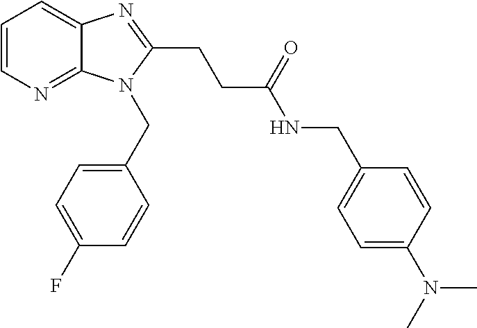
C1=CN=C2C(=C1)N=C(CCC(NCC1=CC=C(N(C)C)C=C1)=O)N2CC1=CC=C(F)C=C1
